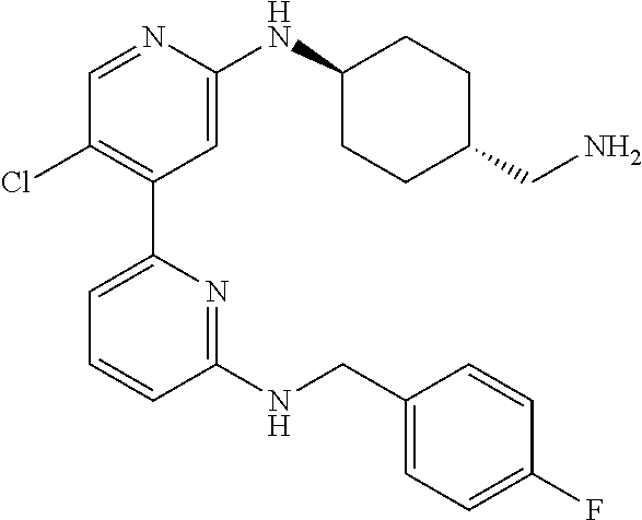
C1=NC(NC2CCC(CN)CC2)=CC(C2=CC=CC(NCC3=CC=C(F)C=C3)=N2)=C1Cl
